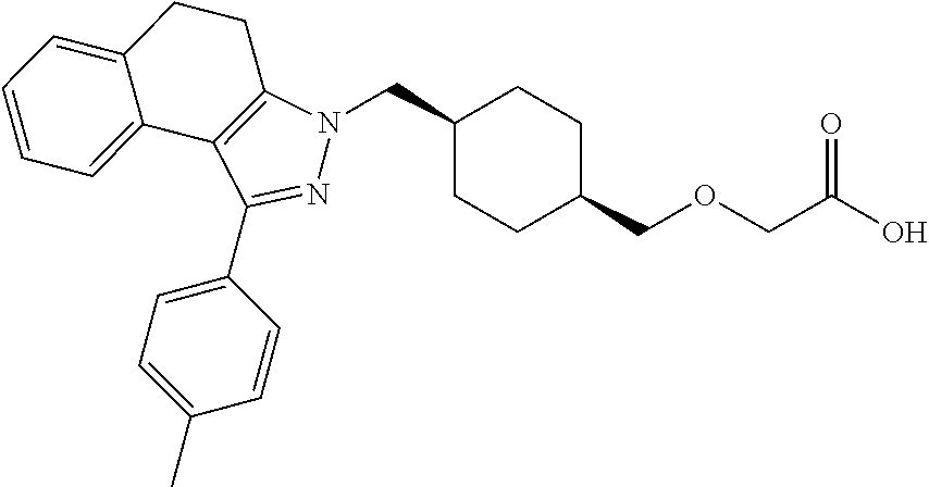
C1(CN2N=C(C3=CC=C(C)C=C3)C3=C2CCC2=CC=CC=C32)CCC(COCC(O)=O)CC1
